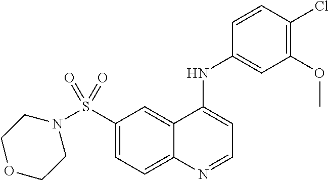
N1(S(C2=CC=C3C(=C2)C(NC2=CC(OC)=C(Cl)C=C2)=CC=N3)(=O)=O)CCOCC1
